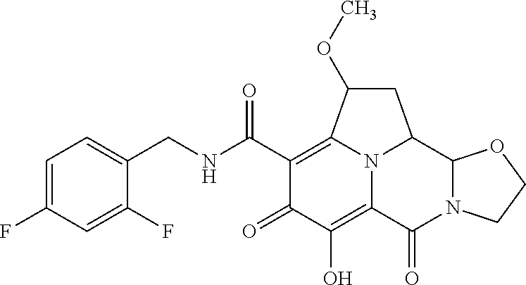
C1(CNC(C2=C3C(OC)CC4C5N(C(=O)C(=C(O)C2=O)N34)CCO5)=O)=CC=C(F)C=C1F
